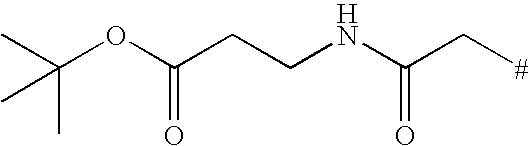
C(OC(CCNC(C[#])=O)=O)(C)(C)C
